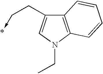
C12=C(N(CC)C=C1CC->*)C=CC=C2
